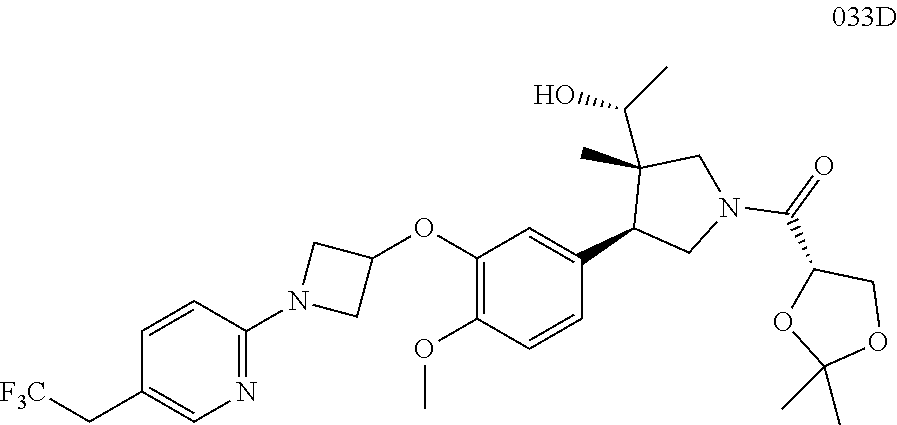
C1(C[F3C])=CN=C(N2CC(OC3=C(OC)C=CC(C4CN(C(C5OC(C)(C)OC5)=O)CC4(C)C(O)C)=C3)C2)C=C1
